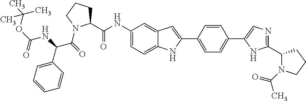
C1(NC(C2CCCN2C(=O)C(NC(=O)OC(C)(C)C)C2=CC=CC=C2)=O)=CC=C2C(=C1)C=C(C1=CC=C(C3=CN=C(C4N(C(C)=O)CCC4)N3)C=C1)N2
